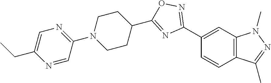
C1(C2=NOC(C3CCN(C4=NC=C(CC)N=C4)CC3)=N2)=CC2=C(C=C1)C(C)=NN2C
